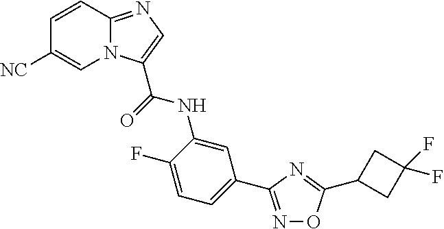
C1=CC2=NC=C(C(=O)NC3=CC(C4=NOC(C5CC(F)(F)C5)=N4)=CC=C3F)N2C=C1[NC]
